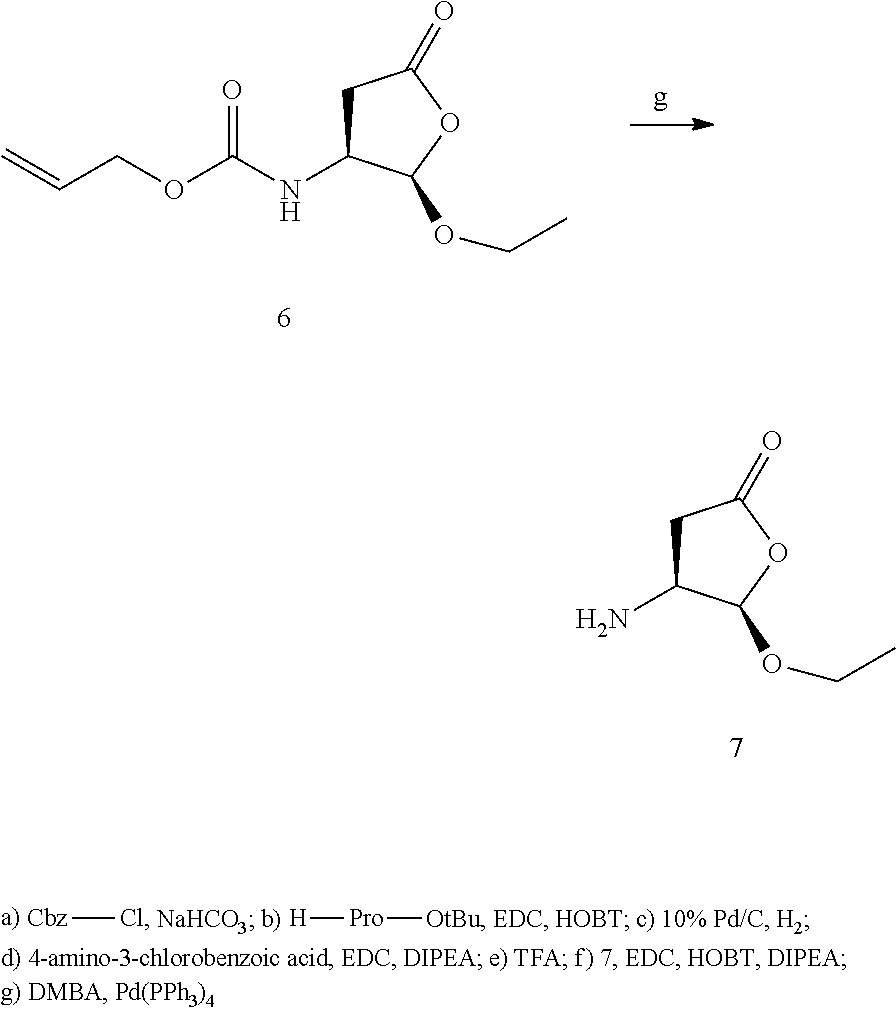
C=CCOC(NC1CC(=O)OC1OCC)=O.NC1CC(=O)OC1OCC.[Cbz]Cl.[H][Pro][OtBu]
